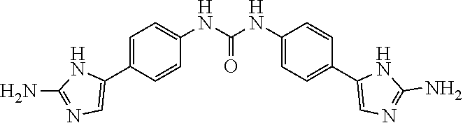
C1=CC(C2=CN=C(N)N2)=CC=C1NC(=O)NC1=CC=C(C2=CN=C(N)N2)C=C1
